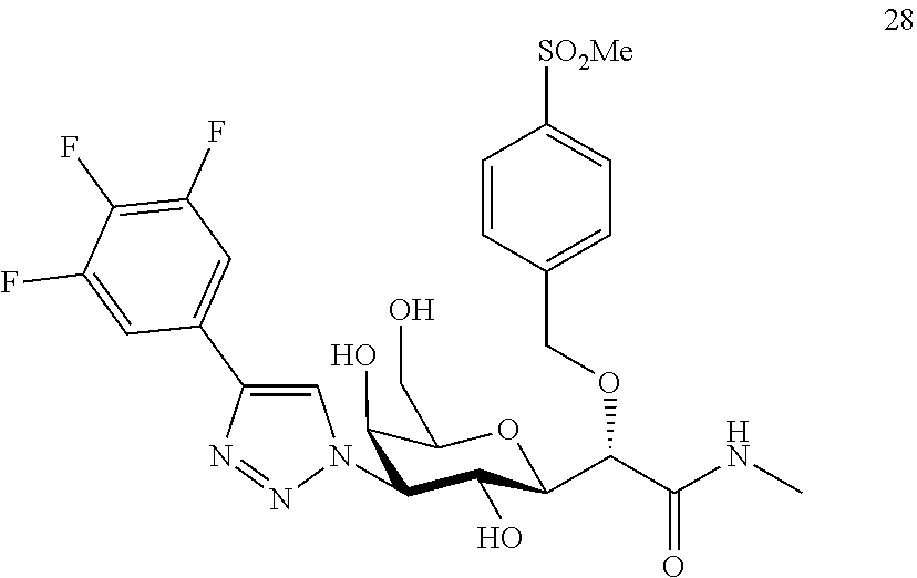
C1(O)C(CO)OC(C(C(NC)=O)OCC2=CC=C([SO2Me])C=C2)C(O)C1N1C=C(C2=CC(F)=C(F)C(F)=C2)N=N1
